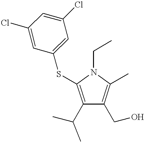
C1(C(C)C)=C(SC2=CC(Cl)=CC(Cl)=C2)N(CC)C(C)=C1CO
